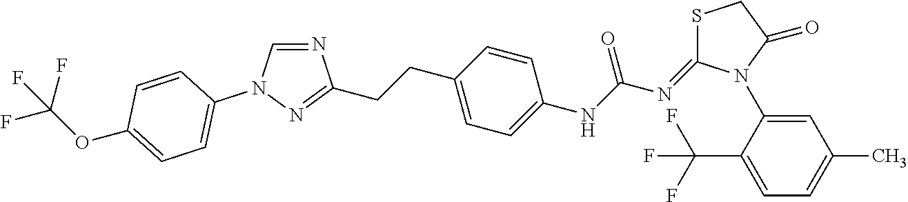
C1(N2C(=NC(NC3=CC=C(CCC4=NN(C5=CC=C(OC(F)(F)F)C=C5)C=N4)C=C3)=O)SCC2=O)=CC(C)=CC=C1C(F)(F)F
